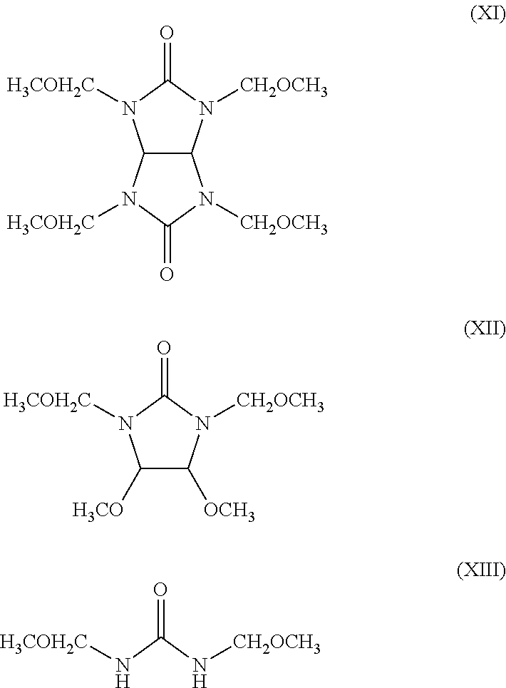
C12C(N([CH2OCH3])C(=O)N1[H3COH2C])N([CH2OCH3])C(=O)N2[H3COH2C].C1([H3CO])C([OCH3])N([CH2OCH3])C(=O)N1[H3COH2C].N(C(N[H3COH2C])=O)[CH2OCH3]
